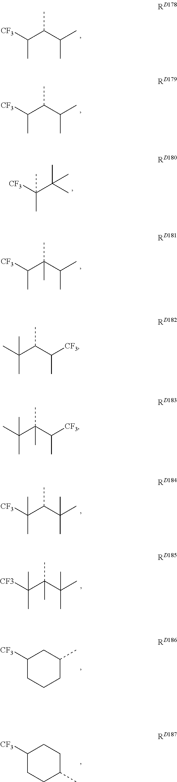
[CF3]C(C(C(C)C)C)C.[CF3]C(C(C(C)C)C)C.[CF3]C(C(C)(C)C)(C)C.[CF3]C(C(C(C)C)(C)C)C.CC(C(C([CF3])C)C)(C)C.CC(C(C([CF3])C)(C)C)(C)C.[CF3]C(C(C(C)(C)C)C)(C)C.[CF3]C(C(C(C)(C)C)(C)C)(C)C.C1([CF3])CCCC(C)C1.C1([CF3])CCC(C)CC1
